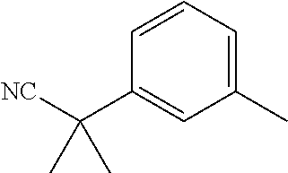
[NC]C(C1=CC(C)=CC=C1)(C)C
